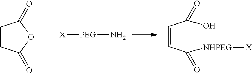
C1=CC(=O)OC1=O.[X][PEG]N.C(=CC(=O)[NHPEG][X])C(=O)O
